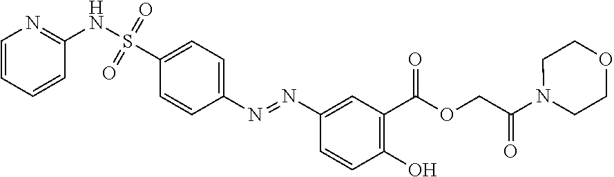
C1=CC=CC(NS(C2=CC=C(N=NC3=CC(C(OCC(N4CCOCC4)=O)=O)=C(O)C=C3)C=C2)(=O)=O)=N1
